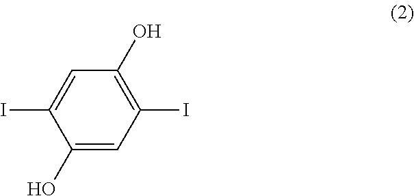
C1(O)=CC(I)=C(O)C=C1I
